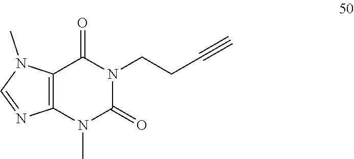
CN1C(=O)N(CCC#C)C(=O)C2=C1N=CN2C
